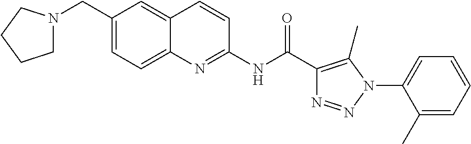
C1(NC(=O)C2=C(C)N(C3=CC=CC=C3C)N=N2)=NC2=CC=C(CN3CCCC3)C=C2C=C1
